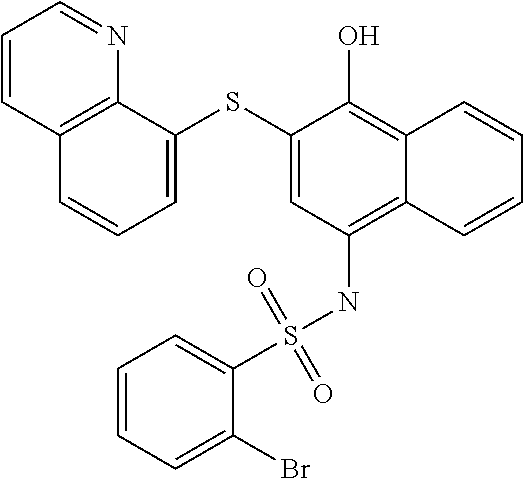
C1=C(SC2=CC=CC3=C2N=CC=C3)C(O)=C2C(=C1NS(C1=CC=CC=C1Br)(=O)=O)C=CC=C2
